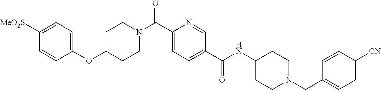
C(C1=CC=C(C(NC2CCN(CC3=CC=C([CN])C=C3)CC2)=O)C=N1)(=O)N1CCC(OC2=CC=C([MeO2S])C=C2)CC1
